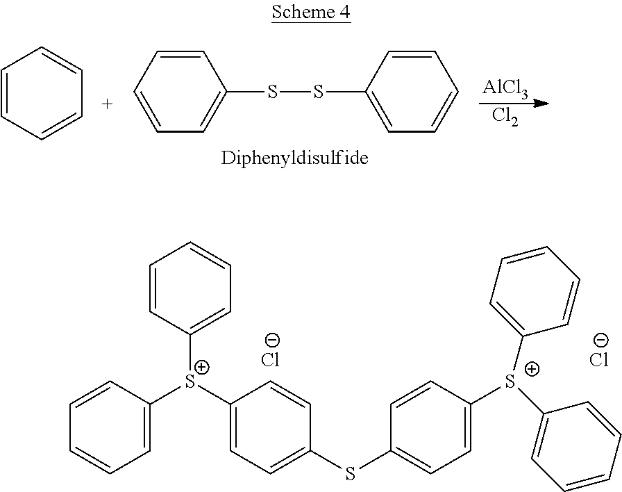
C1=CC([S+](C2=CC=CC=C2)C2=CC=C(SC3=CC=C([S+](C4=CC=CC=C4)C4=CC=CC=C4)C=C3)C=C2)=CC=C1.[Cl-].[Cl-].[AlCl3].[Cl2].C1=CC(SSC2=CC=CC=C2)=CC=C1.C1=CC=CC=C1
